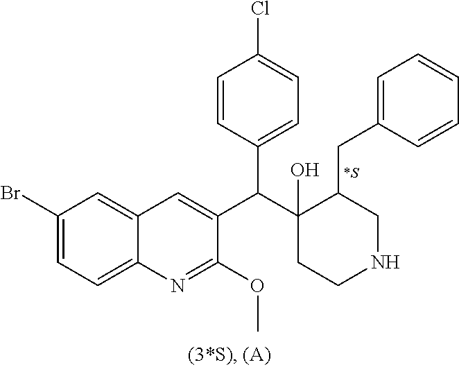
C1(Br)=CC=C2C(=C1)C=C(C(C1(O)CCNCC1CC1=CC=CC=C1)C1=CC=C(Cl)C=C1)C(OC)=N2
